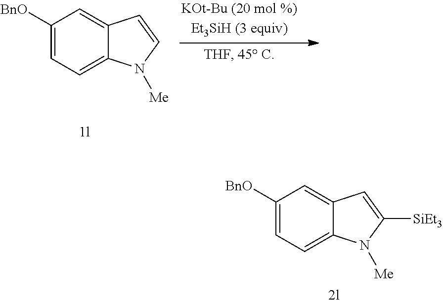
C1([BnO])=CC=C2C(=C1)C=C([SiEt3])N2[Me].C1([BnO])=CC=C2C(=C1)C=CN2[Me]
